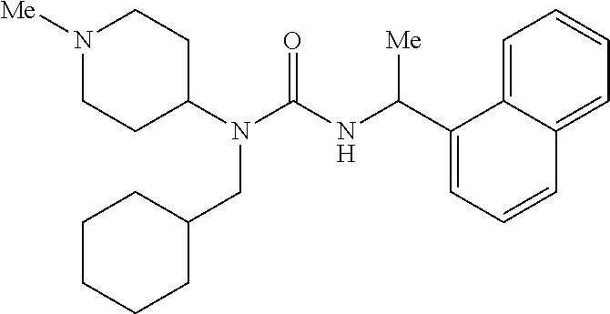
N1([Me])CCC(N(C(NC(C2=CC=CC3=CC=CC=C23)[Me])=O)CC2CCCCC2)CC1
